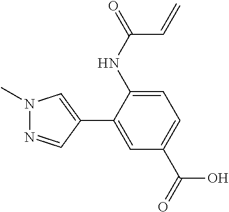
OC(=O)C1=CC=C(NC(=O)C=C)C(C2=CN(C)N=C2)=C1
